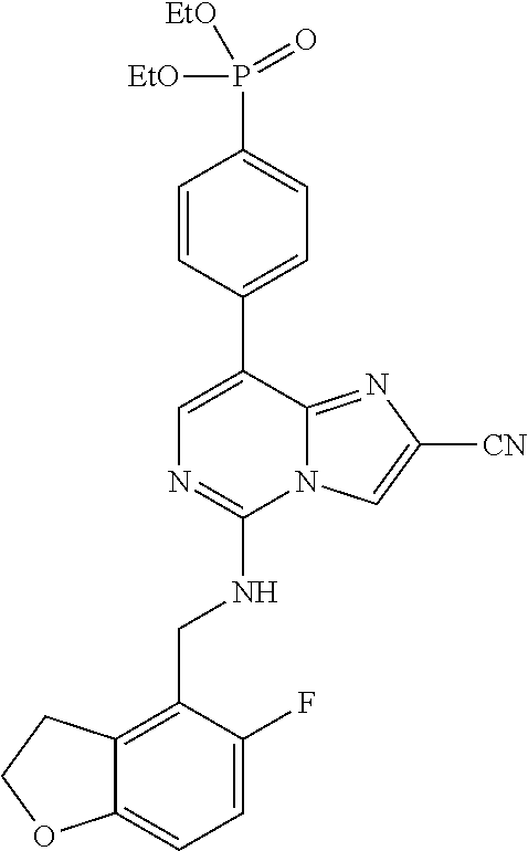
C12=CC=C(F)C(CNC3=NC=C(C4=CC=C(P([EtO])([EtO])=O)C=C4)C4=NC([CN])=CN34)=C1CCO2
